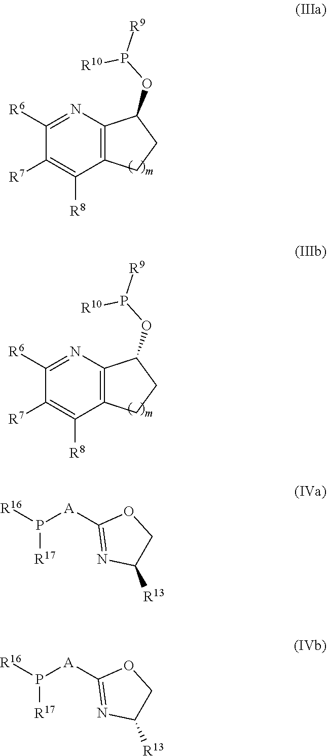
C1([R6])=NC2=C(C([R8])=C1[R7])CCC2OP([R9])[R10].C1([R6])=NC2=C(C([R8])=C1[R7])CCC2OP([R9])[R10].P([R17])([R16])[A]C1=NC([R13])CO1.P([R17])([R16])[A]C1=NC([R13])CO1
